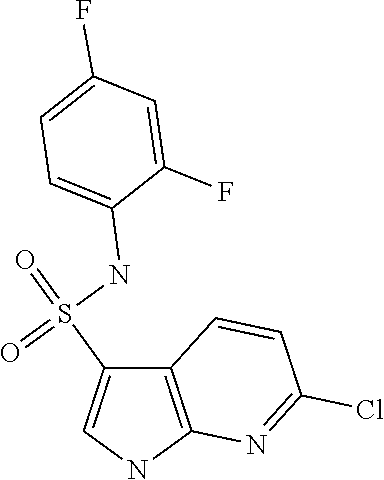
C12=C(NC=C1S(=O)(NC1=CC=C(F)C=C1F)=O)N=C(Cl)C=C2
